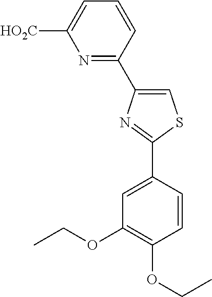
C1=C([HO2C])N=C(C2=CSC(C3=CC(OCC)=C(OCC)C=C3)=N2)C=C1
